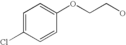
C1=CC(OCCO)=CC=C1Cl
